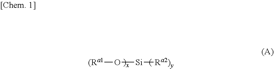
[(Ra1]O[Si][Ra2)y]
